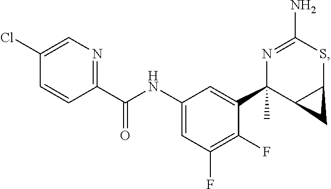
C1(C(NC2=CC(F)=C(F)C(C3(C)C4C(SC(N)=N3)C4)=C2)=O)=NC=C(Cl)C=C1
